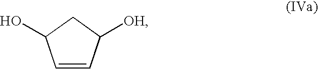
C1=CC([OH])CC1O
